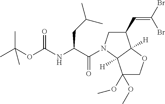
C1(OC)(OC)COC2([H])C1([H])N(C(C(NC(OC(C)(C)C)=O)CC(C)C)=O)CC2C=C(Br)Br
